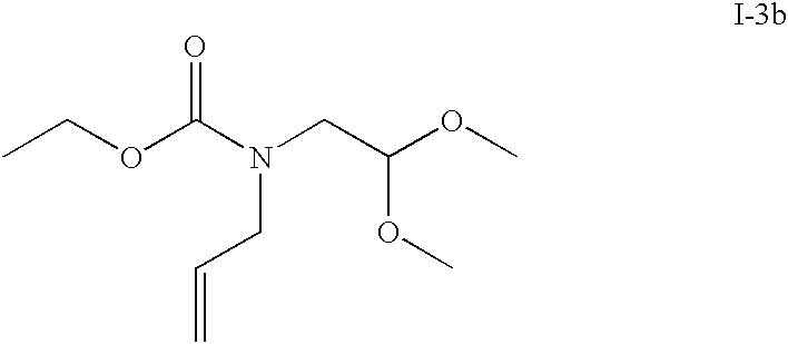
CCOC(N(CC(OC)OC)CC=C)=O
